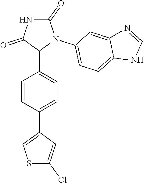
C1=CC(C2=CSC(Cl)=C2)=CC=C1C1N(C2=CC=C3C(=C2)N=CN3)C(=O)NC1=O
